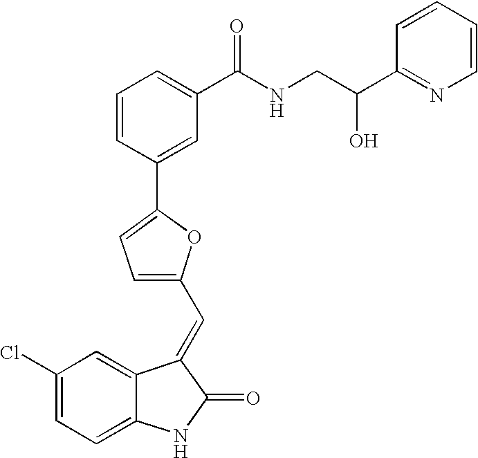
C1(Cl)=CC=C2C(=C1)C(=CC1=CC=C(C3=CC(C(NCC(C4=NC=CC=C4)O)=O)=CC=C3)O1)C(=O)N2
